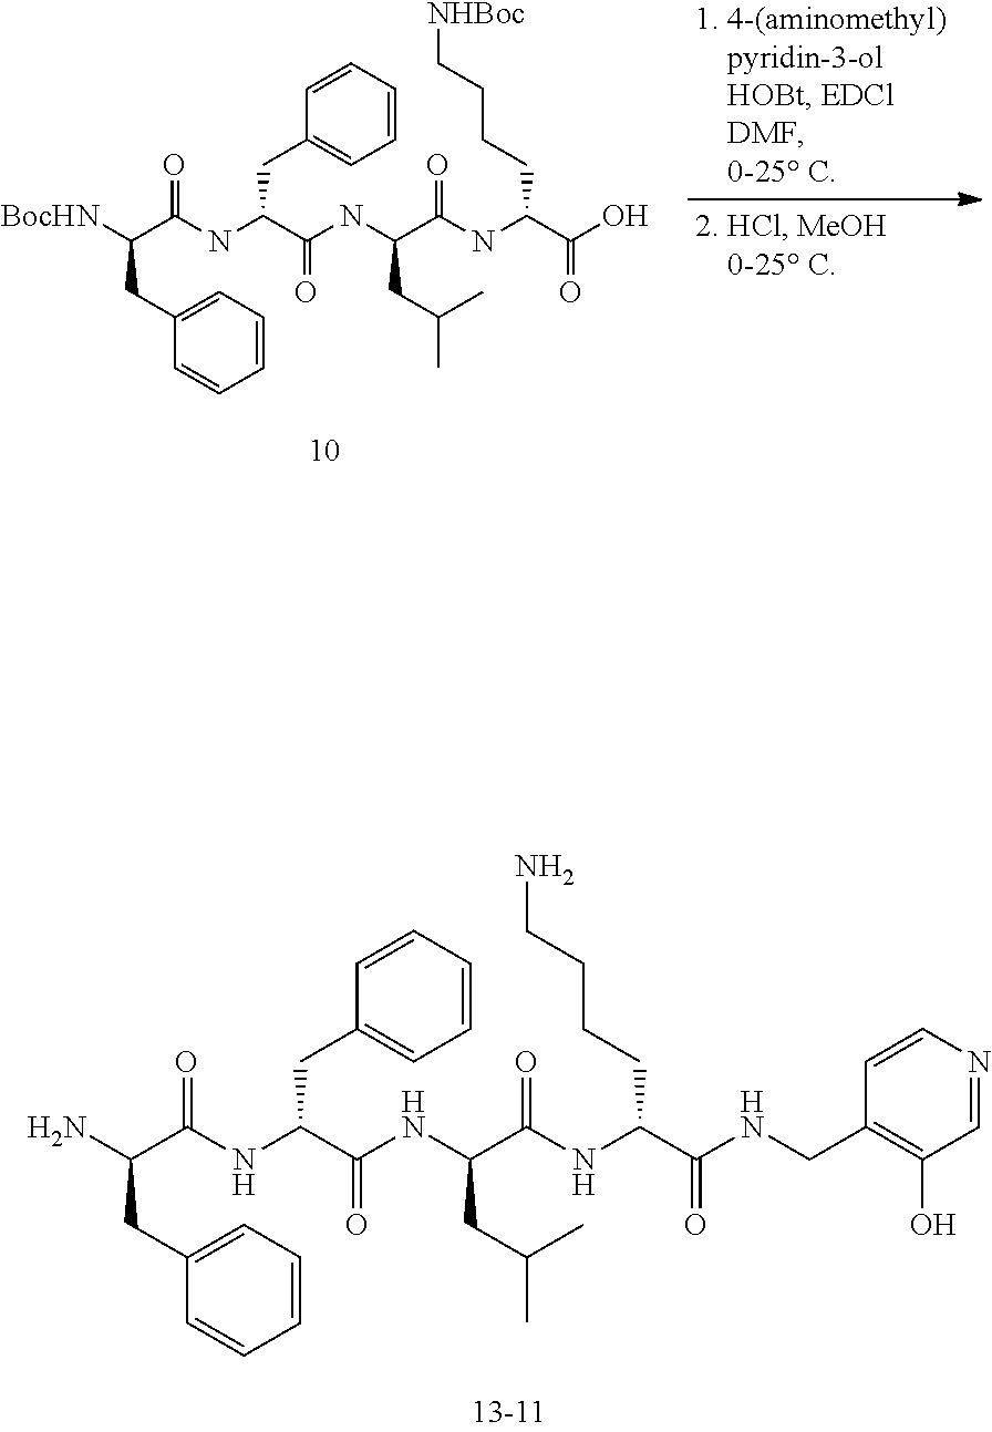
C1=CC=CC=C1CC(C(=O)NC(CC(C)C)C(=O)NC(CCCC[NHBoc])C(=O)O)NC(C(CC1=CC=CC=C1)[BocHN])=O.C1=CC=CC=C1CC(C(=O)NC(CC(C)C)C(=O)NC(CCCCN)C(=O)NCC1=C(O)C=NC=C1)NC(C(CC1=CC=CC=C1)N)=O
